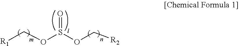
[R1]COS(OC[R2])=O
